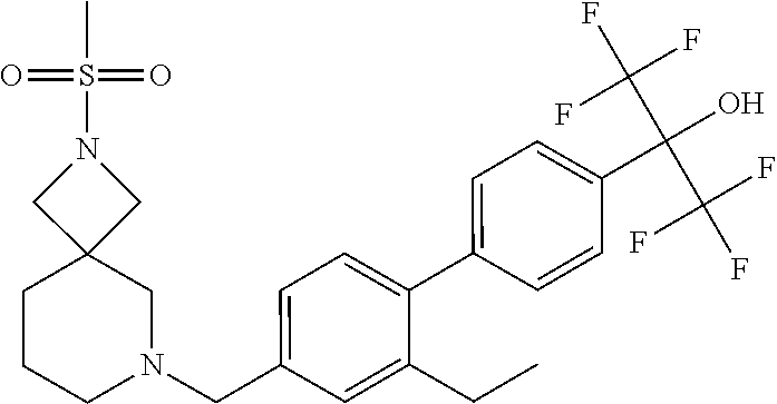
C1=CC(C(O)(C(F)(F)F)C(F)(F)F)=CC=C1C1=CC=C(CN2CC3(CCC2)CN(S(C)(=O)=O)C3)C=C1CC
